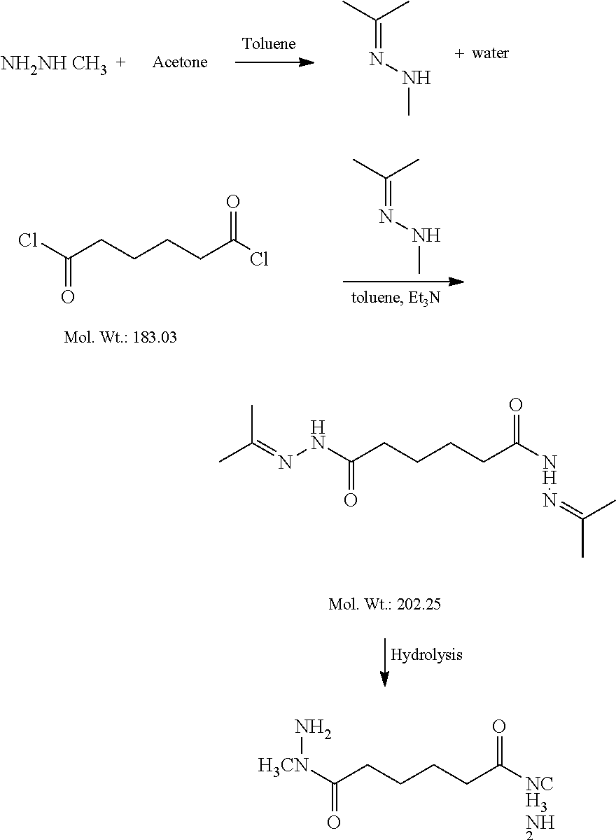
C(=NNC)(C)C.ClC(CCCCC(Cl)=O)=O.[NH2NH CH3].C(=NNC)(C)C.CC(=NNC(CCCCC(NN=C(C)C)=O)=O)C.[H3CN](C(CCCCC([NCH3]N)=O)=O)N
